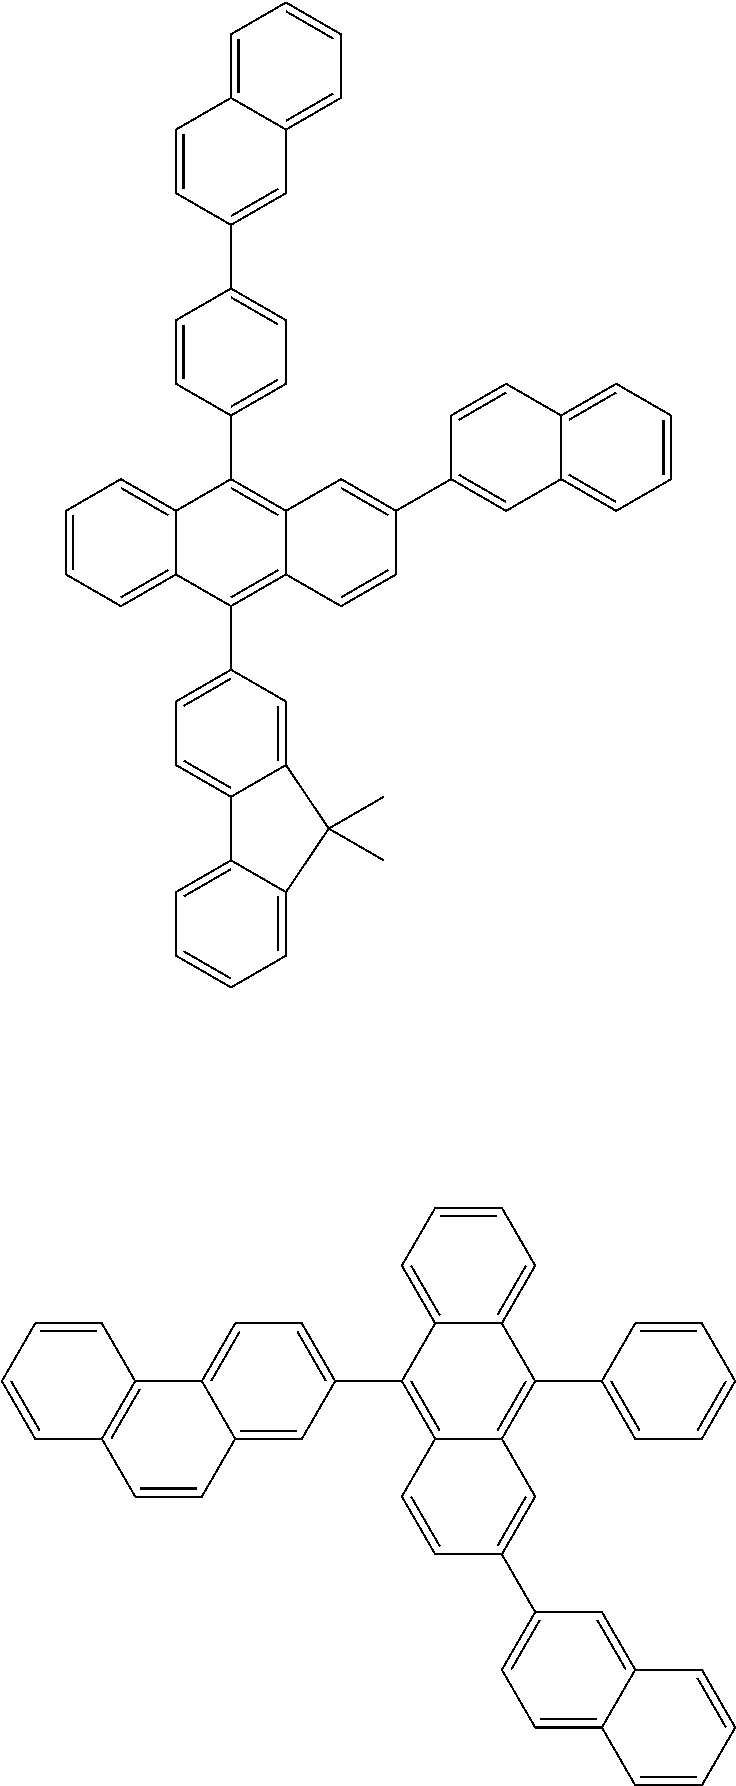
C1=CC=C2C(=C1)C(C1=CC=C(C3=CC4=CC=CC=C4C=C3)C=C1)=C1C(=C2C2=CC=C3C(=C2)C(C)(C)C2=CC=CC=C32)C=CC(C2=CC3=CC=CC=C3C=C2)=C1.C1=C2C(=CC(C3=C4C(=C(C5=CC=CC=C5)C5=CC=CC=C53)C=C(C3=CC=C5C(=C3)C=CC=C5)C=C4)=C1)C=CC1=C2C=CC=C1
